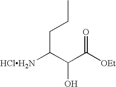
C(C(C(C(=O)[OEt])O)[HClH2N])CC
